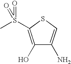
C1(O)=C(S(C)(=O)=O)SC=C1N
